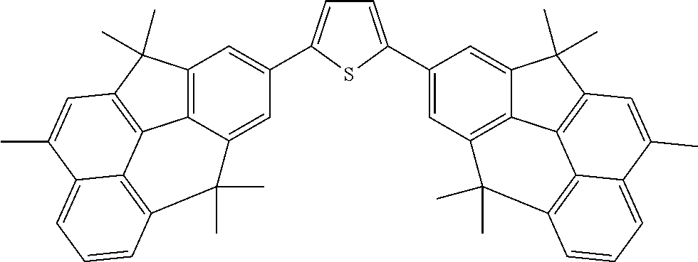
C1=C(C2=CC3=C4C(=C2)C(C)(C)C2=C4C4=C(C=CC=C4C(C)=C2)C3(C)C)SC(C2=CC3=C4C(=C2)C(C)(C)C2=C5C4=C(C3(C)C)C=C(C)C5=CC=C2)=C1
